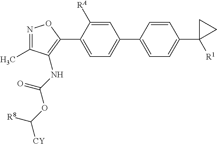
N1=C(C)C(NC(OC([CY])[R8])=O)=C(C2=CC=C(C3=CC=C(C4([R1])CC4)C=C3)C=C2[RA])O1
